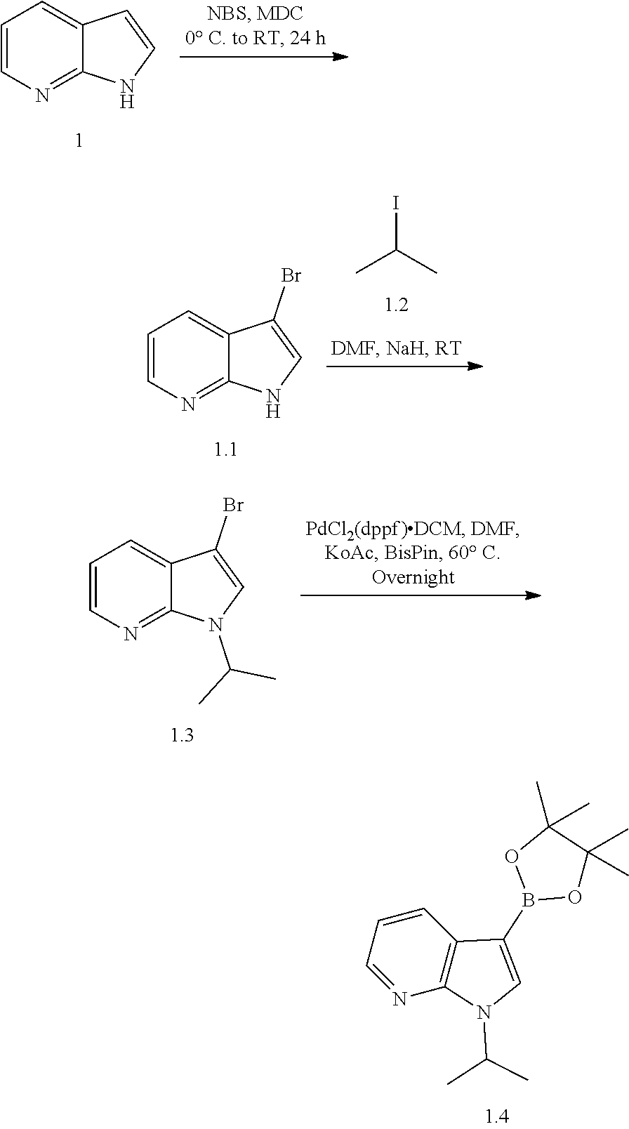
C1=CN=C2C(=C1)C=CN2.C1=CN=C2C(=C1)C(Br)=CN2.IC(C)C.C1=CN=C2C(=C1)C(Br)=CN2C(C)C.C12=C(C=CC=N1)C(B1OC(C)(C)C(C)(C)O1)=CN2C(C)C
